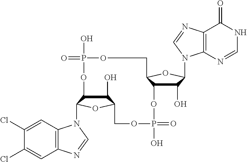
C1(O)C2C(N3C4=C(C=C(Cl)C(Cl)=C4)N=C3)OC1COP(O)(=O)OC1C(O)C(N3C4=C(C(=O)NC=N4)N=C3)OC1COP(O)(=O)O2
